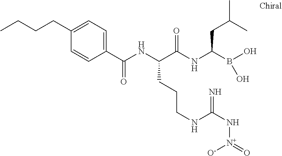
C1(C(NC(C(NC(B(O)O)CC(C)C)=O)CCCNC(=N)N[N+]([O-])=O)=O)=CC=C(CCCC)C=C1
